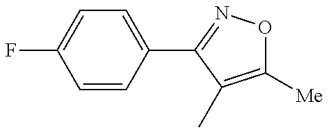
C1([Me])=C(C)C(C2=CC=C(F)C=C2)=NO1
